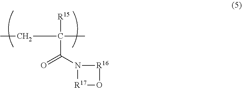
C(C([R15])(C(=O)N1[R16]O[R17]1)C)C
